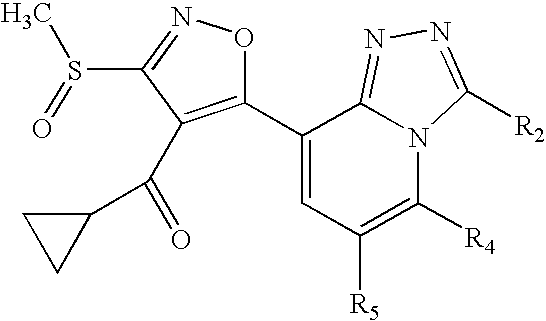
C1(C2=CC([R5])=C([R4])N3C2=NN=C3[R2])=C(C(=O)C2CC2)C(S(=O)C)=NO1
